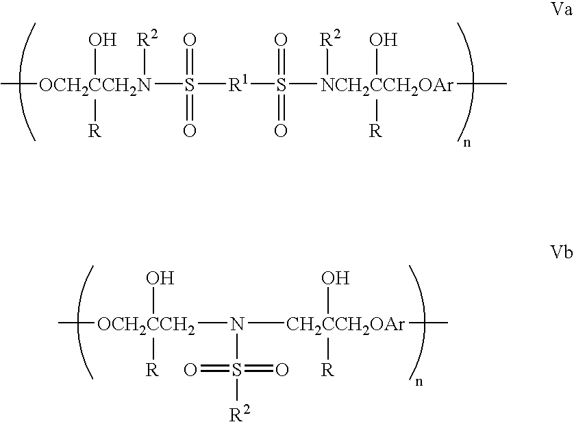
C[OCH2CCH2N](S([R1]S([NCH2CCH2OAr](O)([R])([R2])C)(=O)=O)(=O)=O)([R2])(O)[R].C[OCH2CCH2](N([CH2CCH2OAr](C)(O)[R])S(=O)(=O)[R2])(O)[R]
